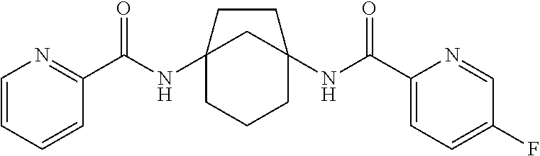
C12(NC(C3=NC=CC=C3)=O)CCCC(NC(C3=CC=C(F)C=N3)=O)(C1)CC2
